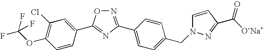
N1=C(C2=CC=C(CN3C=CC(C([O-Na+])=O)=N3)C=C2)N=C(C2=CC(Cl)=C(OC(F)(F)F)C=C2)O1
